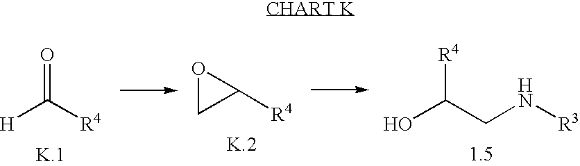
O=C([H])[R4].O1CC1[R4].OC(CN[R3])[R4]
